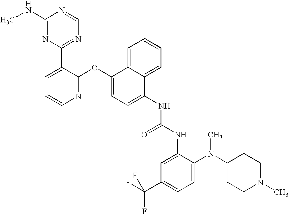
C1(NC)=NC(C2=CC=CN=C2OC2=CC=C(NC(NC3=CC(C(F)(F)F)=CC=C3N(C3CCN(C)CC3)C)=O)C3=CC=CC=C23)=NC=N1
